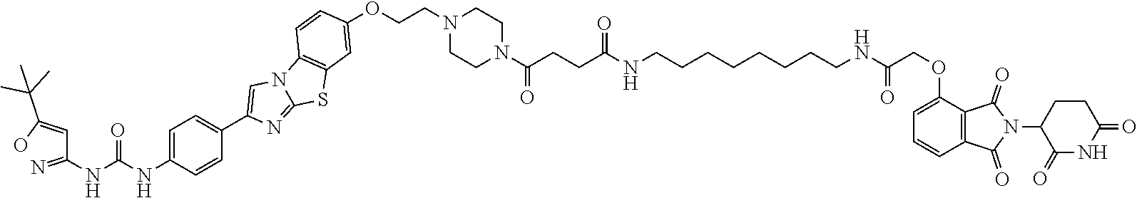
C1(OCC(NCCCCCCCCNC(CCC(N2CCN(CCOC3=CC4=C(N5C(=NC(C6=CC=C(NC(NC(C=C(O)C(C)(C)C)=N)=O)C=C6)=C5)S4)C=C3)CC2)=O)=O)=O)=CC=CC2=C1C(=O)N(C1C(=O)NC(=O)CC1)C2=O
